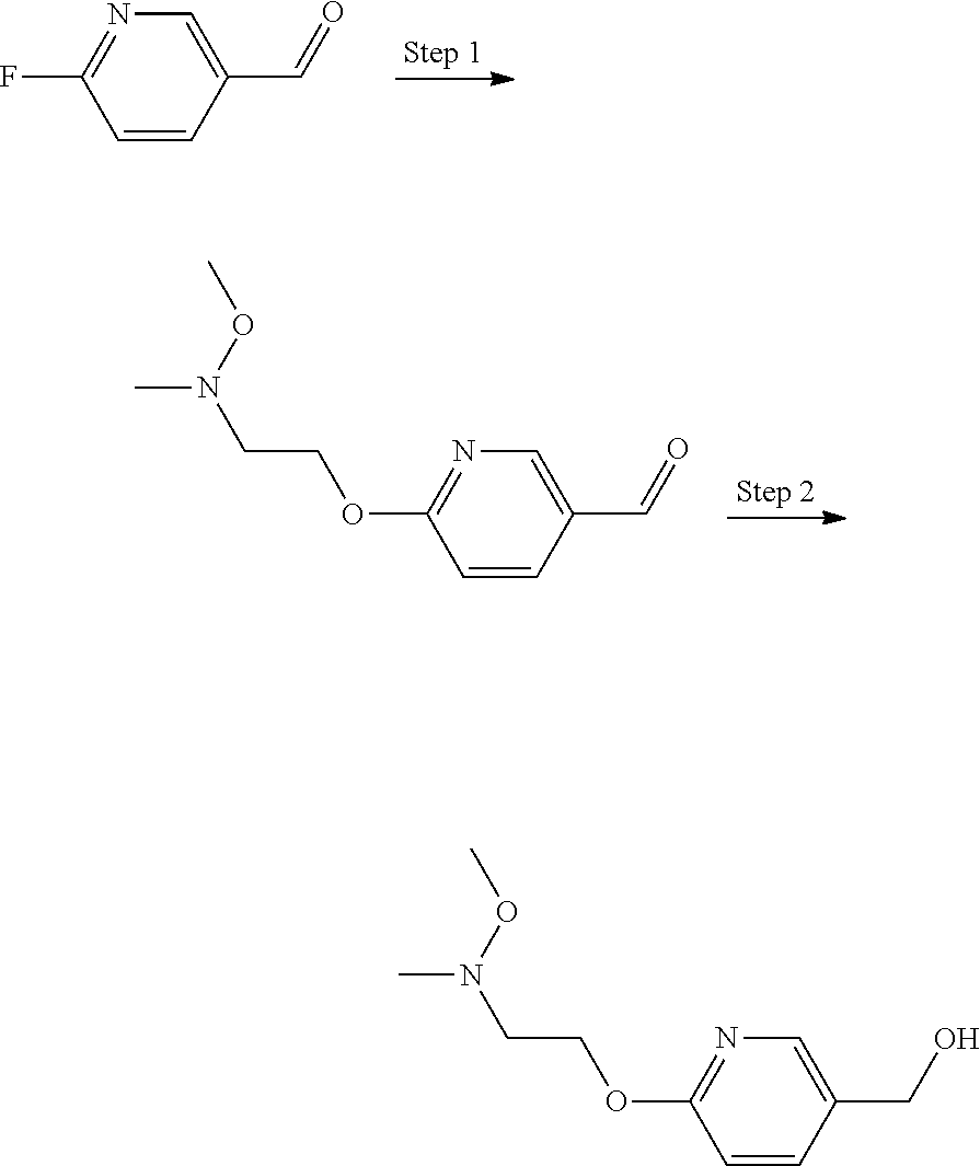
C1=CC(C=O)=CN=C1F.C1=CC(C=O)=CN=C1OCCN(C)OC.C1=CC(CO)=CN=C1OCCN(C)OC
